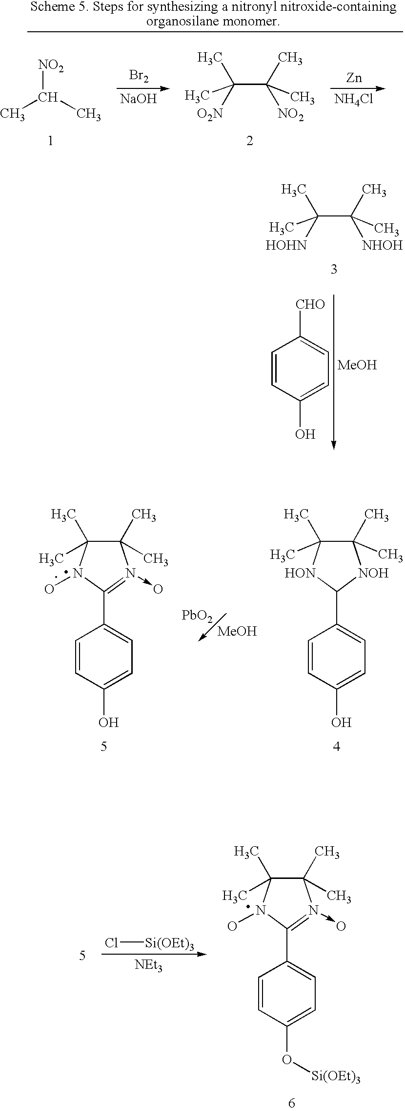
C(C(C)([NHOH])C)([HOHN])(C)C.C1=CC(O)=CC=C1[CHO].[MeOH].C1(C)(C)C(C)(C)[HON]C(C2=CC=C(O)C=C2)[NOH]1.C1(C)(C)C(C)(C)N(O)C(C2=CC=C(O)C=C2)=N1->O.[PbO2].[MeOH].C1(C)(C)C(C)(C)N(O)C(C2=CC=C(O[Si(OEt)3])C=C2)=N1->O.Cl[Si(OEt)3].[NEt3].C([NO2])(C)C.[Br2].[NaOH].C(C(C)([NO2])C)([O2N])(C)C.[Zn].[NH4Cl]
